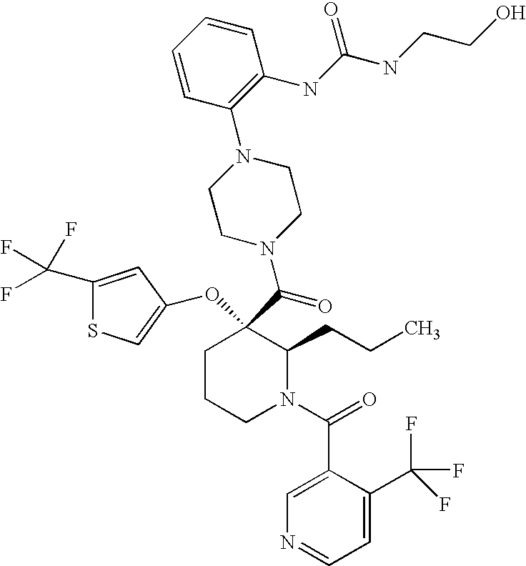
C1CCN(C(=O)C2=CN=CC=C2C(F)(F)F)C(CCC)C1(C(N1CCN(C2=C(NC(=O)NCCO)C=CC=C2)CC1)=O)OC1=CSC(C(F)(F)F)=C1
